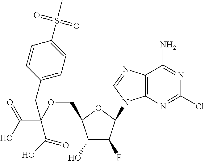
C1(O)C(F)C(N2C3=C(N=C2)C(N)=NC(Cl)=N3)OC1COC(C(O)=O)(C(O)=O)CC1=CC=C(S(=O)(=O)C)C=C1
